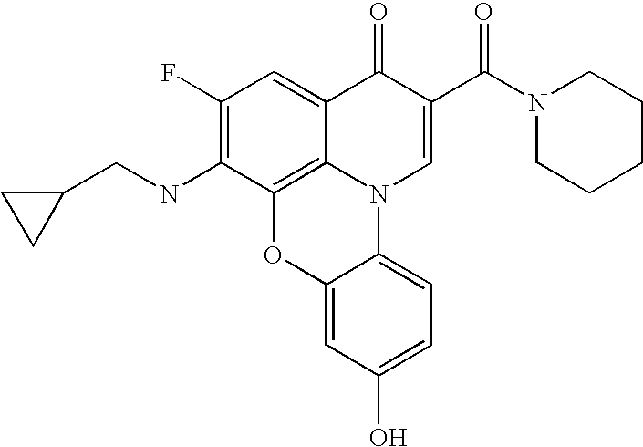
C1(F)=C(NCC2CC2)C2=C3C(=C1)C(=O)C(C(N1CCCCC1)=O)=CN3C1=CC=C(O)C=C1O2
